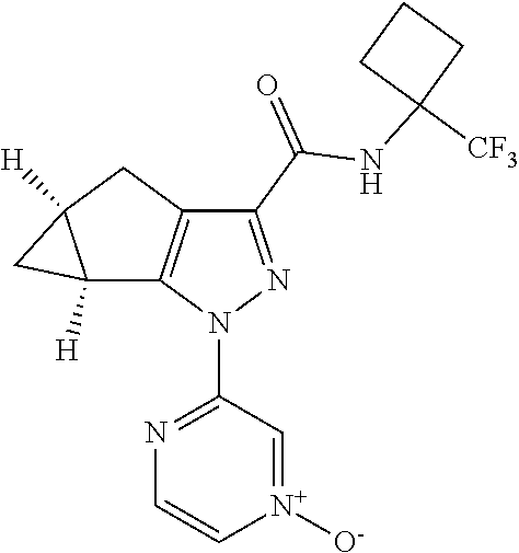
C12([H])C3=C(CC1([H])C2)C(C(=O)NC1([CF3])CCC1)=NN3C1=NC=C[N+]([O-])=C1
